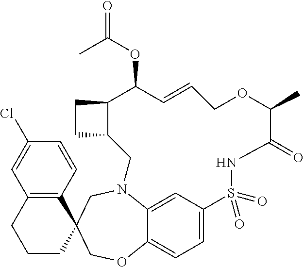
C12=C(C=CC(Cl)=C1)C1(CCC2)COC2=CC=C3C=C2N(C1)CC1C(CC1)C(OC(C)=O)C=CCOC(C)C(=O)NS3(=O)=O
